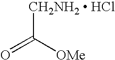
O=C([OMe])[CH2NH2  HCl]
